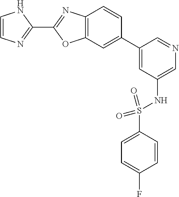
C1=CNC(C2=NC3=C(O2)C=C(C2=CC(NS(C4=CC=C(F)C=C4)(=O)=O)=CN=C2)C=C3)=N1
